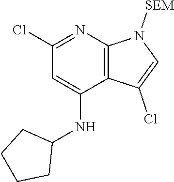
C1(Cl)=NC2=C(C(NC3CCCC3)=C1)C(Cl)=CN2[SEM]
